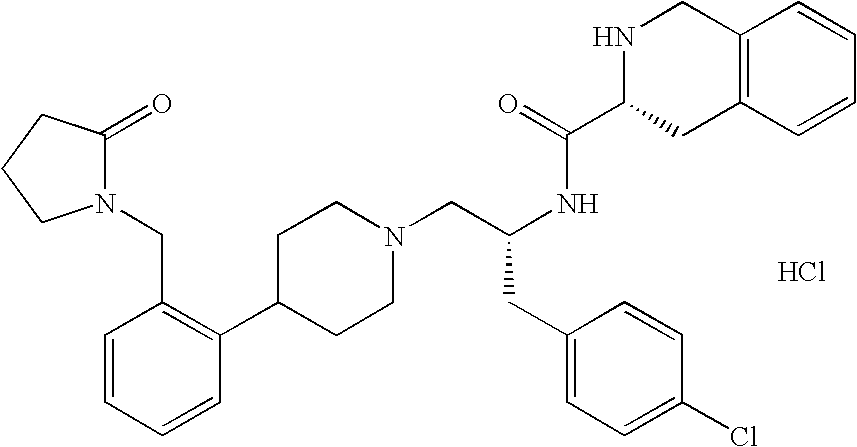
C1C(C2=C(CN3C(=O)CCC3)C=CC=C2)CCN(CC(NC(C2NCC3=C(C2)C=CC=C3)=O)CC2=CC=C(Cl)C=C2)C1.Cl
